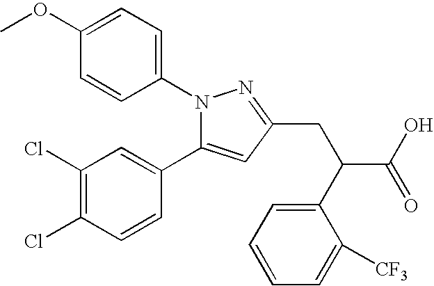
COC1=CC=C(N2C(C3=CC(Cl)=C(Cl)C=C3)=CC(CC(C(O)=O)C3=CC=CC=C3[CF3])=N2)C=C1
